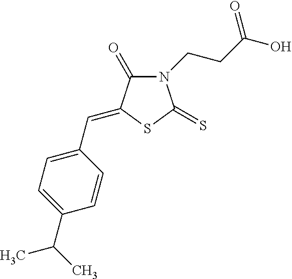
N1(CCC(O)=O)C(=O)C(=CC2=CC=C(C(C)C)C=C2)SC1=S
